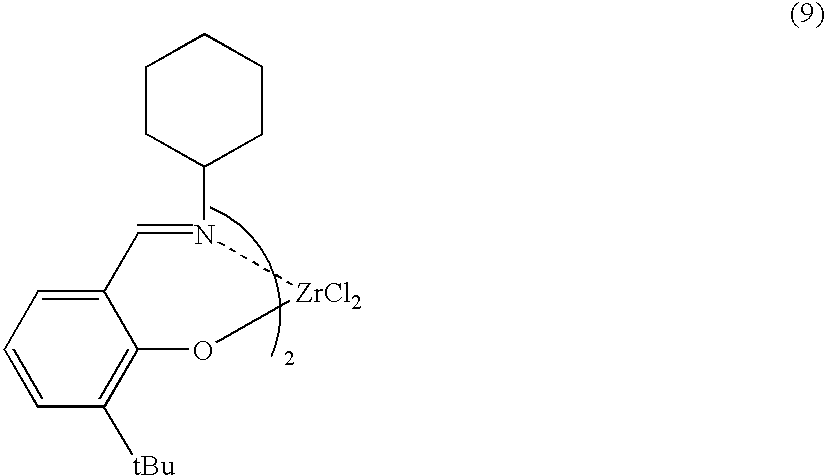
C12=CC=CC([tBu])=C1O[ZrCl2]N(C1CCCCC1)=C2
